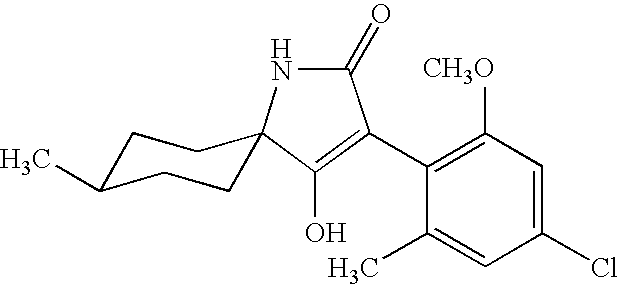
C1(Cl)=CC([CH3O])=C(C2=C(O)C3(NC2=O)CCC(C)CC3)C(C)=C1
